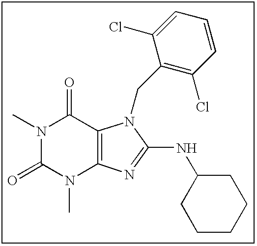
N1(C)C(=O)N(C)C2=C(C1=O)N(CC1=C(Cl)C=CC=C1Cl)C(NC1CCCCC1)=N2
